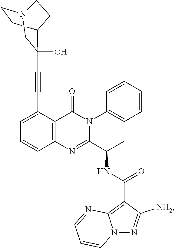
C1=C(C#CC2(O)CN3CCC2CC3)C2=C(C=C1)N=C(C(C)NC(C1=C3N(N=C1[NH2])C=CC=N3)=O)N(C1=CC=CC=C1)C2=O
